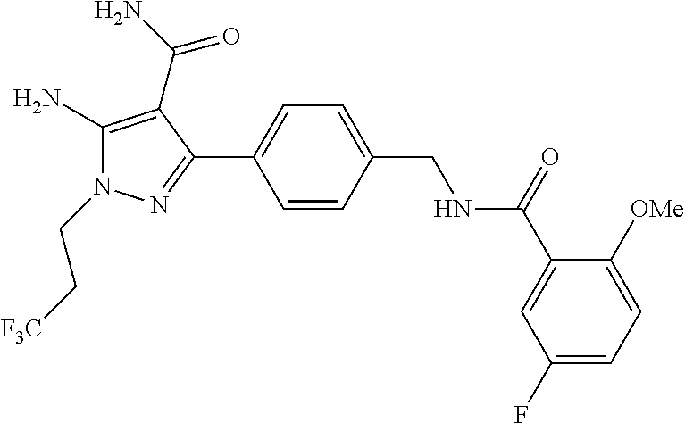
C1=CC(C2=NN(CC[F3C])C(N)=C2C(=O)N)=CC=C1CNC(C1=CC(F)=CC=C1[OMe])=O
